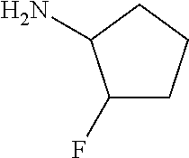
C1(F)CCCC1N
